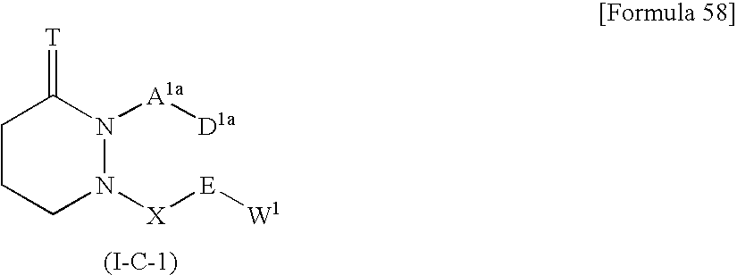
C1CCN([X][E][W1])N([A1a][D1a])C1=[T].[(I-C-1)]
